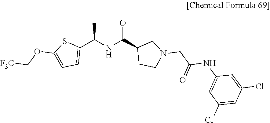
C(NC(=O)C1CCN(CC(NC2=CC(Cl)=CC(Cl)=C2)=O)C1)(C)C1=CC=C(OC[F3C])S1
